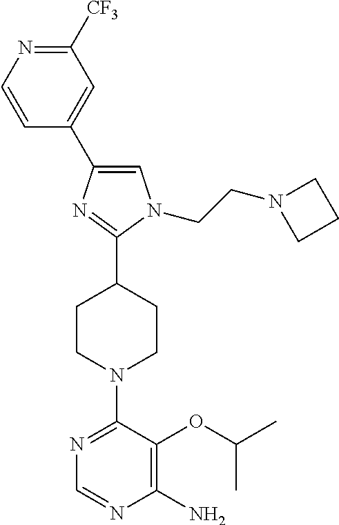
C1([CF3])=NC=CC(C2=CN(CCN3CCC3)C(C3CCN(C4=NC=NC(N)=C4OC(C)C)CC3)=N2)=C1
